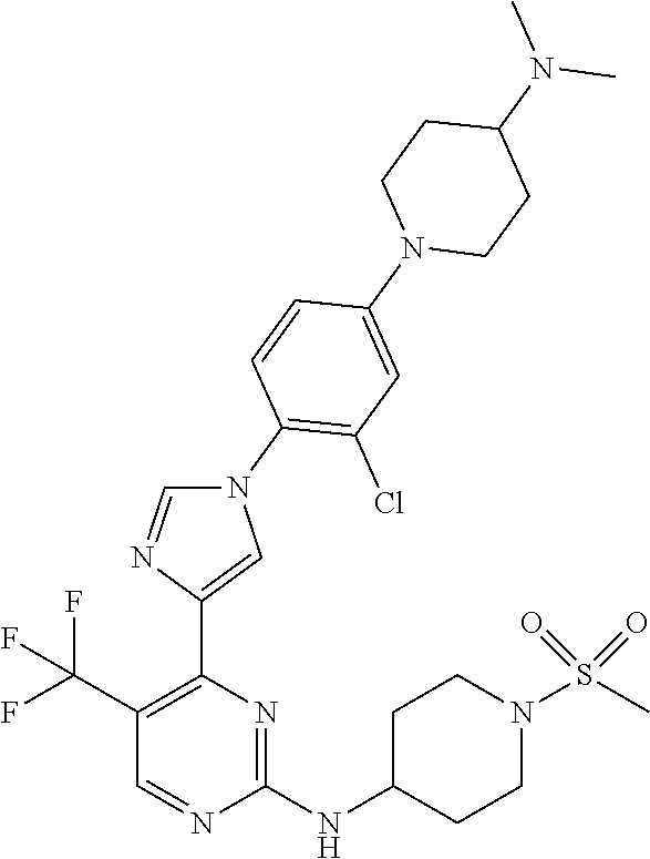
C1(NC2CCN(S(C)(=O)=O)CC2)=NC(C2=CN(C3=C(Cl)C=C(N4CCC(N(C)C)CC4)C=C3)C=N2)=C(C(F)(F)F)C=N1
